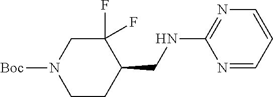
C1(F)(F)CN([Boc])CCC1CNC1=NC=CC=N1
